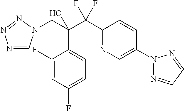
N1=CN(CC(C(C2=NC=C(N3N=CC=N3)C=C2)(F)F)(O)C2=CC=C(F)C=C2F)N=N1
